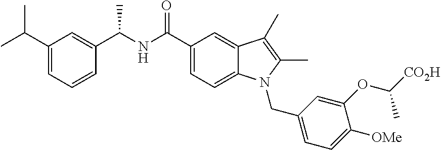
C1([OMe])=CC=C(CN2C3=CC=C(C(NC(C4=CC(C(C)C)=CC=C4)C)=O)C=C3C(C)=C2C)C=C1OC([CO2H])C
